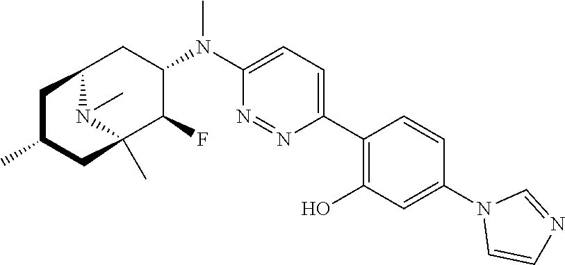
C1(N(C2=CC=C(C3=C(O)C=C(N4C=CN=C4)C=C3)N=N2)C)CC2CC(C)CC(C)(C1F)N2C
